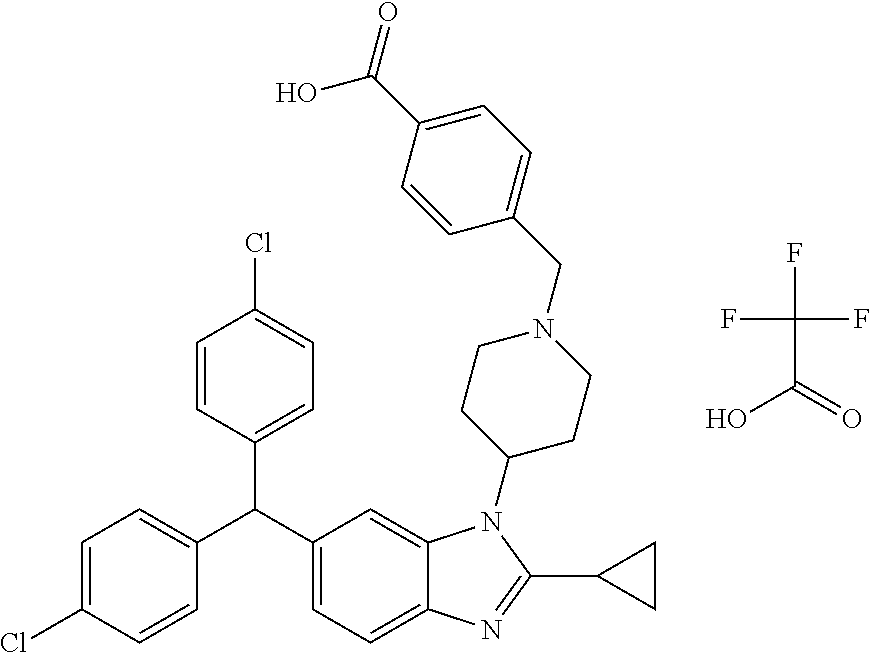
C1=C(Cl)C=CC(C(C2=CC=C3C(=C2)N(C2CCN(CC4=CC=C(C(O)=O)C=C4)CC2)C(C2CC2)=N3)C2=CC=C(Cl)C=C2)=C1.FC(F)(F)C(=O)O
